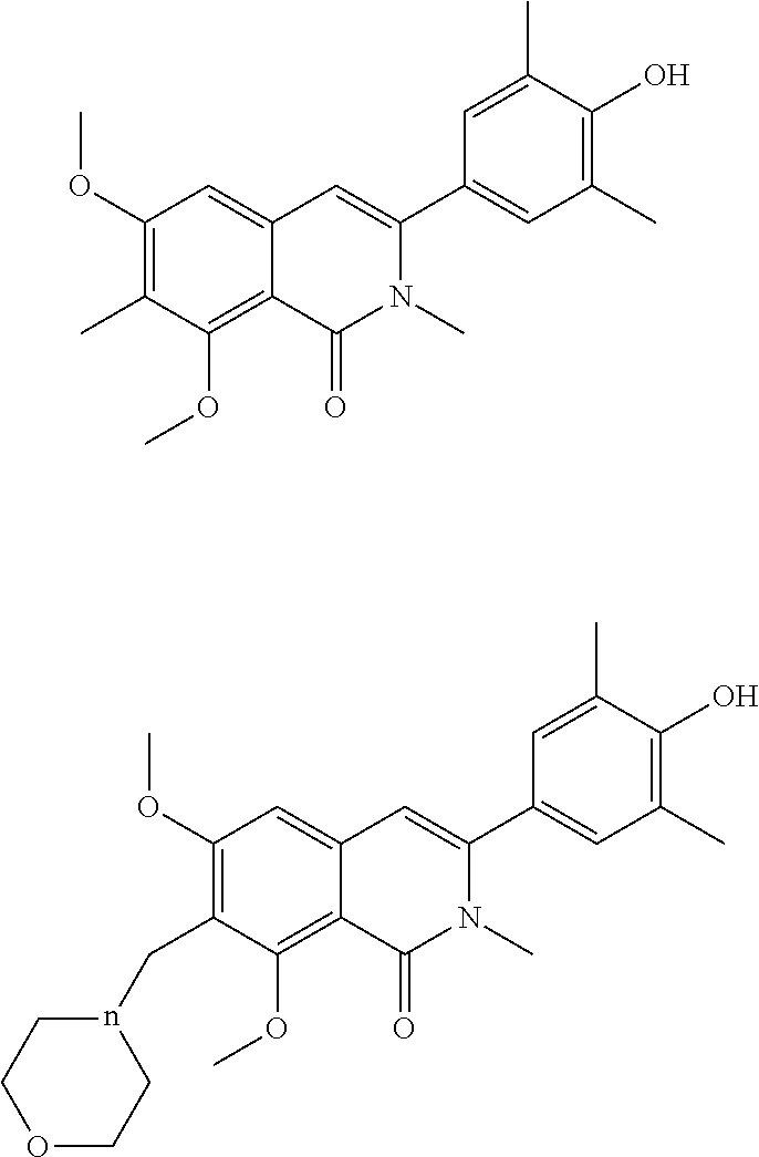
C1(OC)=C(C)C(OC)=C2C(=C1)C=C(C1=CC(C)=C(O)C(C)=C1)N(C)C2=O.C1(OC)=C(Cn2CCOCC2)C(OC)=C2C(=C1)C=C(C1=CC(C)=C(O)C(C)=C1)N(C)C2=O
